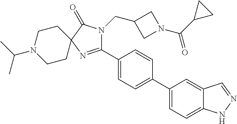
C1(C2=CC=C(C3=CC=C4C(=C3)C=NN4)C=C2)=NC2(C(=O)N1CC1CN(C(C3CC3)=O)C1)CCN(C(C)C)CC2
